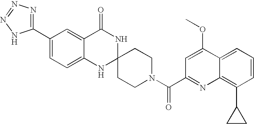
C1(C2=NN=NN2)=CC=C2C(=C1)C(=O)NC1(N2)CCN(C(=O)C2=NC3=C(C4CC4)C=CC=C3C(OC)=C2)CC1
